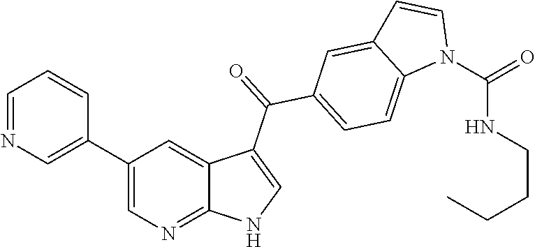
C1(C2=CN=CC=C2)=CN=C2C(=C1)C(C(=O)C1=CC=C3C(=C1)C=CN3C(NCCCC)=O)=CN2
